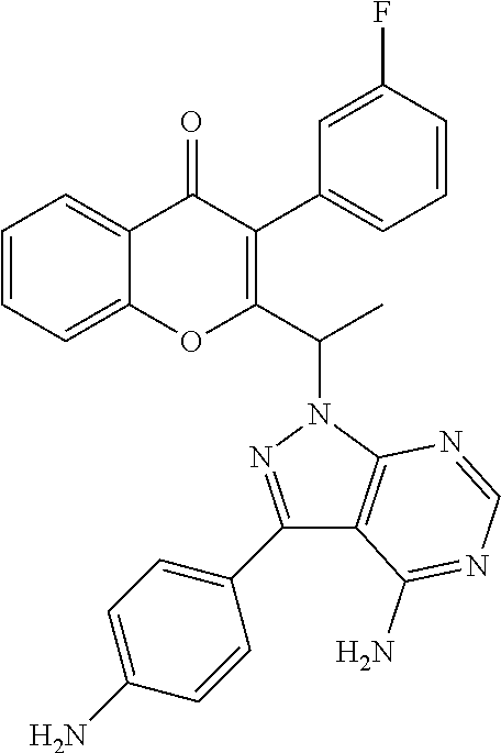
C1=CC=C2C(=C1)OC(C(N1N=C(C3=CC=C(N)C=C3)C3=C1N=CN=C3N)C)=C(C1=CC=CC(F)=C1)C2=O
